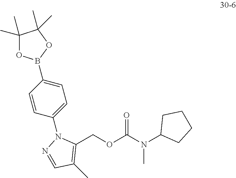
C1(COC(N(C2CCCC2)C)=O)=C(C)C=NN1C1=CC=C(B2OC(C)(C)C(C)(C)O2)C=C1
